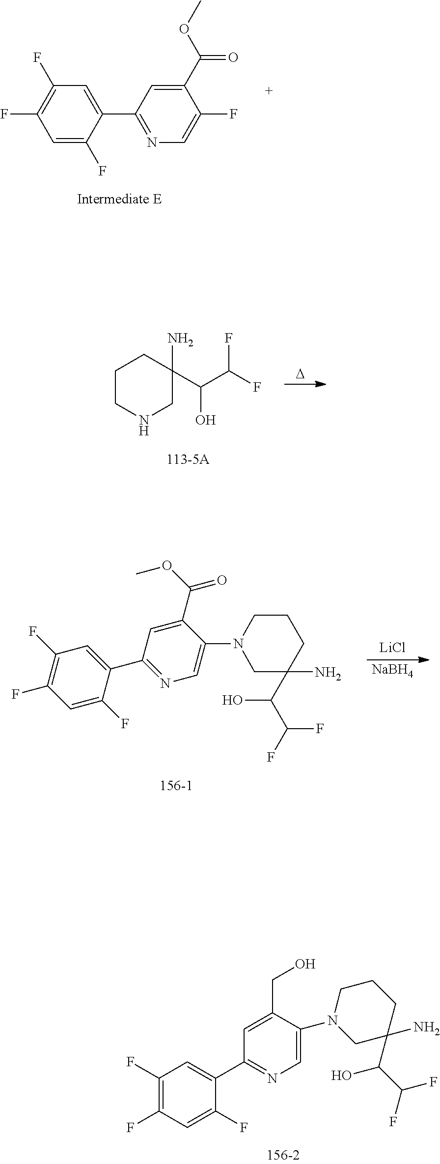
C1(F)=C(F)C=C(C2=NC=C(F)C(C(OC)=O)=C2)C(F)=C1.[D].C1CNCC(N)(C(C(F)F)O)C1.[NaBH4].[LiCl].C1(F)=C(F)C=C(C2=NC=C(N3CC(N)(C(O)C(F)F)CCC3)C(C(OC)=O)=C2)C(F)=C1.C1(F)=C(F)C=C(C2=NC=C(N3CC(N)(C(O)C(F)F)CCC3)C(CO)=C2)C(F)=C1
